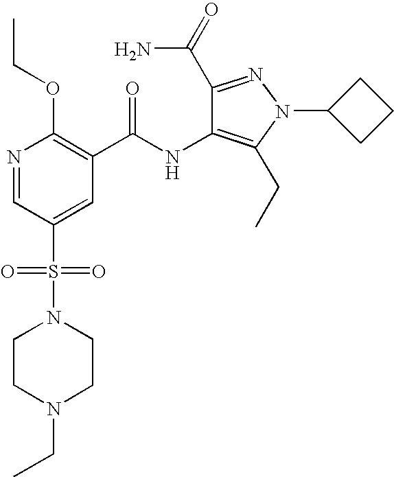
CCOC1=C(C(NC2=C(CC)N(C3CCC3)N=C2C(=O)N)=O)C=C(S(N2CCN(CC)CC2)(=O)=O)C=N1
